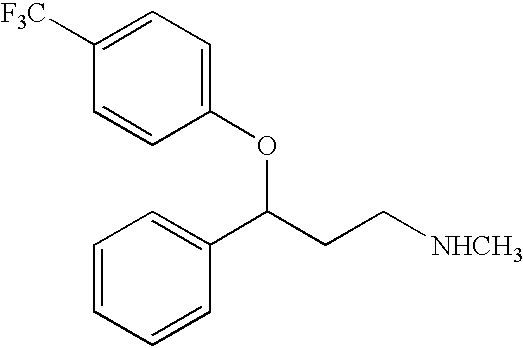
C1(OC(CC[NHCH3])C2=CC=CC=C2)=CC=C([F3C])C=C1
